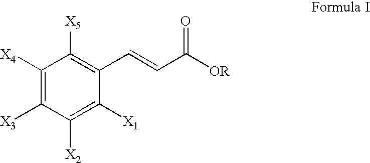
C1([X4])=C([X3])C([X2])=C([X1])C(C=CC([OR])=O)=C1[X5]
